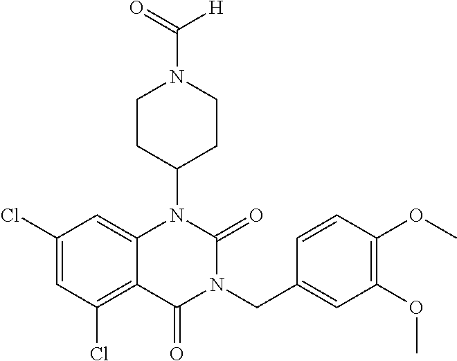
C1(Cl)=CC(Cl)=C2C(=C1)N(C1CCN(C(=O)[H])CC1)C(=O)N(CC1=CC(OC)=C(OC)C=C1)C2=O
